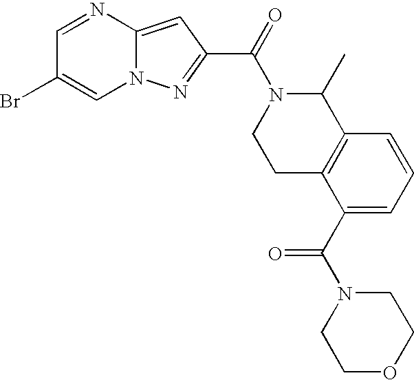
N1=CC(Br)=CN2C1=CC(C(=O)N1CCC3=C(C1C)C=CC=C3C(N1CCOCC1)=O)=N2
